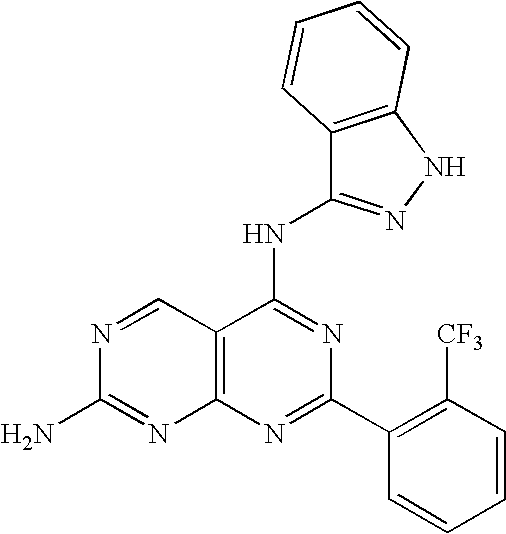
C12=C(N=C(C3=C([CF3])C=CC=C3)N=C1NC1=NNC3=C1C=CC=C3)N=C(N)N=C2
